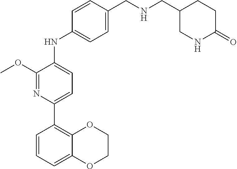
C1COC2=CC=CC(C3=CC=C(NC4=CC=C(CNCC5CNC(=O)CC5)C=C4)C(OC)=N3)=C2O1
